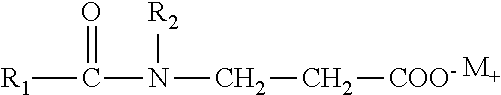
[R1]C(N(CC[COO-])[R2])=O.[M+]
